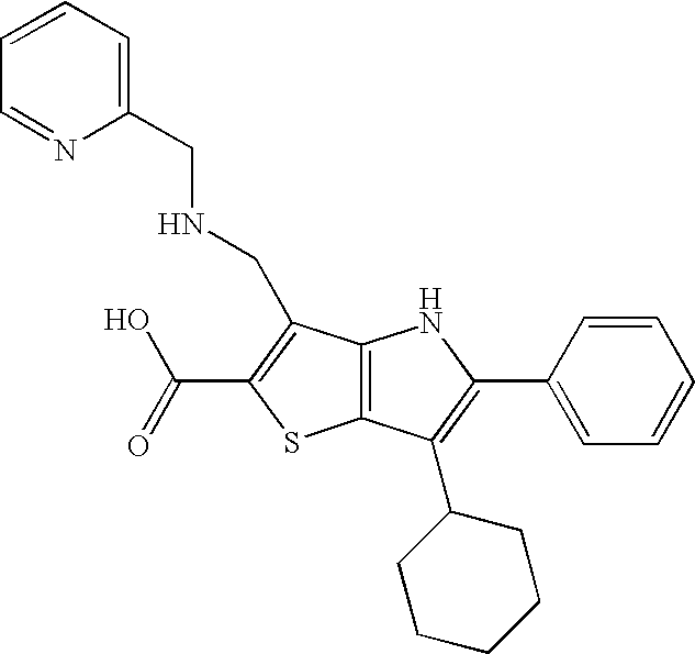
C12=C(C(C3CCCCC3)=C(C3=CC=CC=C3)N1)SC(C(=O)O)=C2CNCC1=CC=CC=N1
